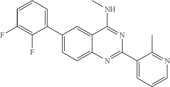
C1(C2=CC=CC(F)=C2F)=CC=C2C(=C1)C(NC)=NC(C1=CC=CN=C1C)=N2
